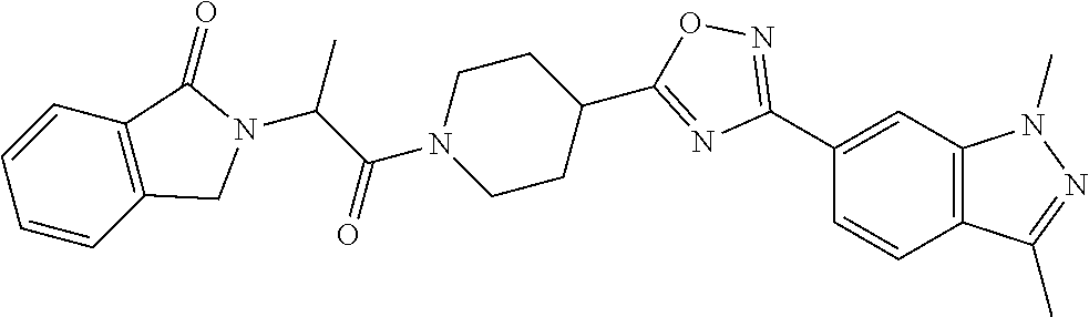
C1(C2=NOC(C3CCN(C(C(N4C(=O)C5=C(C4)C=CC=C5)C)=O)CC3)=N2)=CC2=C(C=C1)C(C)=NN2C
